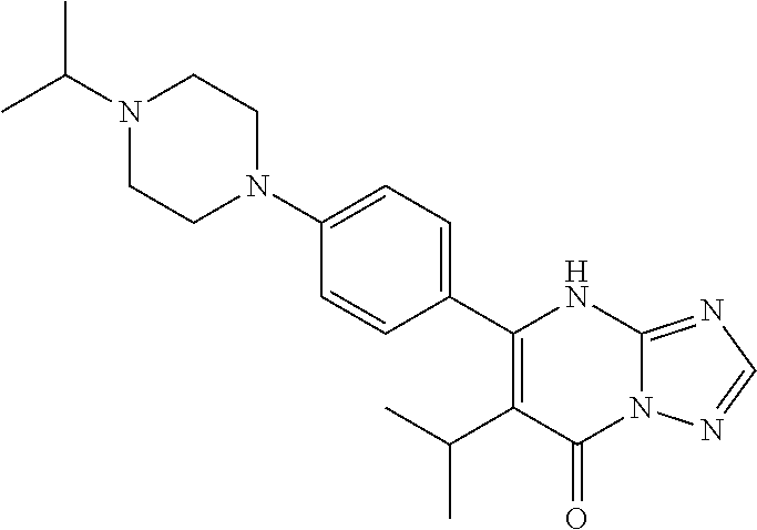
C1(C2=CC=C(N3CCN(C(C)C)CC3)C=C2)=C(C(C)C)C(=O)N2C(=NC=N2)N1
